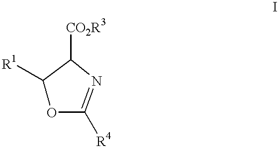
C1([R1])OC([R4])=NC1[CO2R3]
